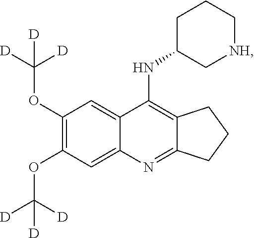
C12=C(NC3C[NH]CCC3)C3=CC(OC([D])([D])[D])=C(OC([D])([D])[D])C=C3N=C1CCC2
